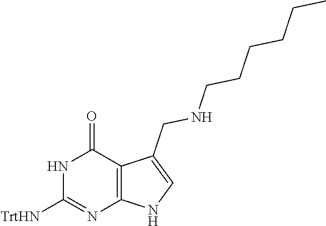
C1([TrtHN])=NC2=C(C(=O)N1)C(CNCCCCCC)=CN2
